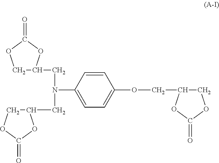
C1C(CN(CC2COC(=O)O2)C2=CC=C(OCC3COC(=O)O3)C=C2)OC(=O)O1
